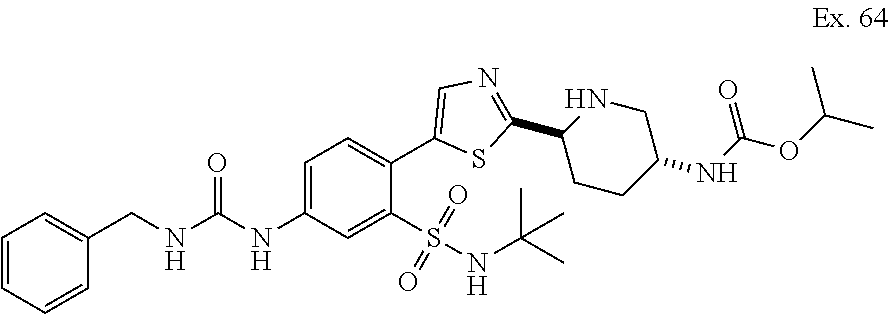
C1=CC=CC(CNC(NC2=CC=C(C3=CN=C(C4CCC(NC(OC(C)C)=O)CN4)S3)C(S(=O)(=O)NC(C)(C)C)=C2)=O)=C1
